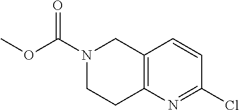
ClC1=NC2=C(C=C1)CN(C(OC)=O)CC2
